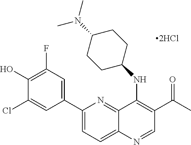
C12=NC(C3=CC(F)=C(O)C(Cl)=C3)=CC=C1N=CC(C(C)=O)=C2NC1CCC(N(C)C)CC1
